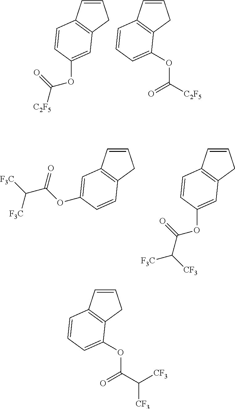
C1=CC2=C(C1)C=C(OC(=O)[C2F5])C=C2.C1=CC2=C(C1)C(OC(=O)[C2F5])=CC=C2.C1=CC2=C(C1)C=CC(OC(=O)C([F3C])[F3C])=C2.C1=CC2=C(C1)C=C(OC(=O)C([F3C])[CF3])C=C2.C1=CC2=C(C1)C(OC(C([CF3])[CF3])=O)=CC=C2
